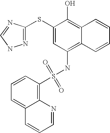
C1=CC(S(NC2=C3C(=C(O)C(SC4=NNC=N4)=C2)C=CC=C3)(=O)=O)=C2C(=C1)C=CC=N2
